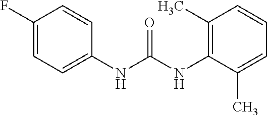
C1(F)=CC=C(NC(NC2=C(C)C=CC=C2C)=O)C=C1
